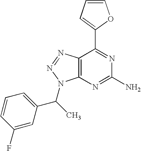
C1=CC=C(C2=NC(N)=NC3=C2N=NN3C(C2=CC=CC(F)=C2)C)O1
